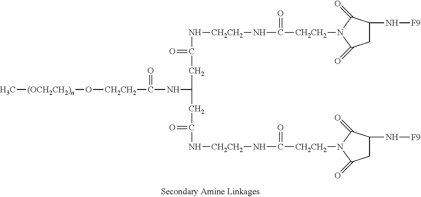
C[(OCH2CH2)n]O[CH2CH2]C(NC(CC(N[CH2CH2]NC([CH2CH2]N1C(=O)CC(N[F9])C1=O)=O)=O)CC(N[CH2CH2]NC([CH2CH2]N1C(=O)CC(N[F9])C1=O)=O)=O)=O
